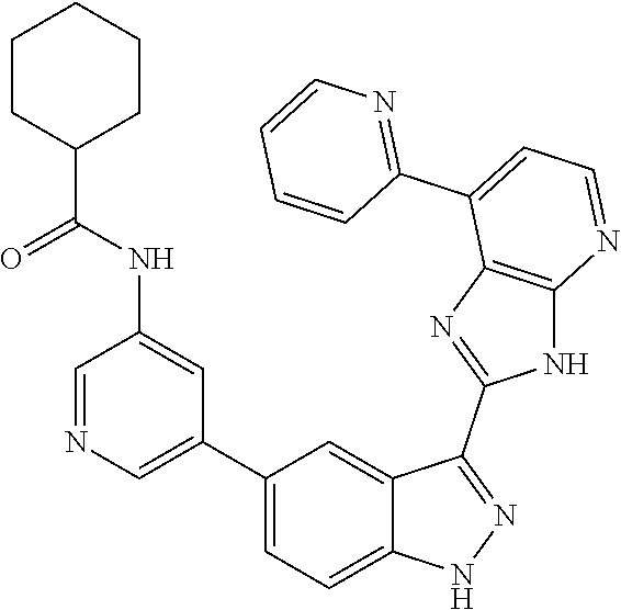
C1=NC=C(C2=CC=C3C(=C2)C(C2=NC4=C(N2)N=CC=C4C2=NC=CC=C2)=NN3)C=C1NC(=O)C1CCCCC1
